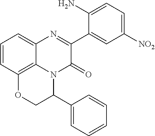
N12C(=O)C(C3=CC([NO2])=CC=C3N)=NC3=CC=CC(=C13)OCC2C1=CC=CC=C1
